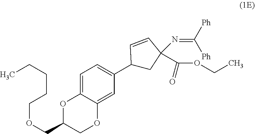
C1=C2C(=CC(C3CC(N=C([Ph])[Ph])(C(=O)OCC)C=C3)=C1)OCC(COCCCCC)O2
